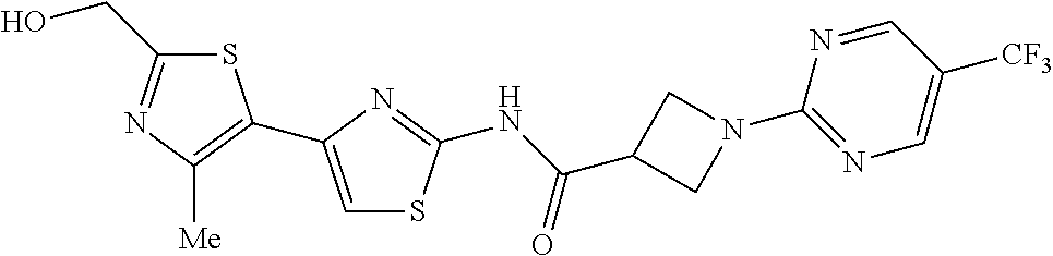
S1C(CO)=NC([Me])=C1C1=CSC(NC(C2CN(C3=NC=C([CF3])C=N3)C2)=O)=N1
